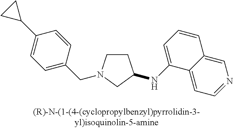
C1CN(CC2=CC=C(C3CC3)C=C2)CC1NC1=CC=CC2=CN=CC=C12
